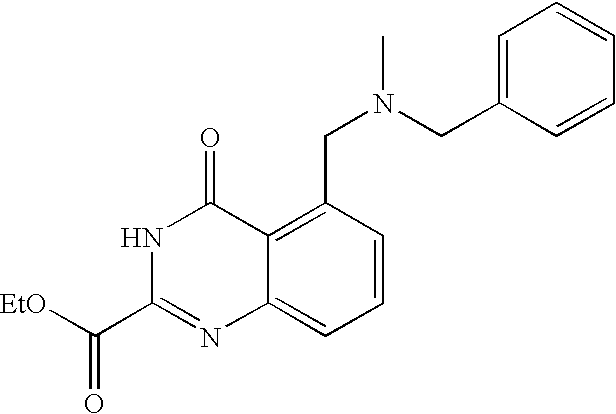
N1C(C([EtO])=O)=NC2=CC=CC(CN(C)CC3=CC=CC=C3)=C2C1=O
